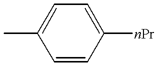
CC1=CC=C([nPr])C=C1
